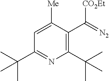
C1(C(C)(C)C)=C(C(=[N2])[CO2Et])C([Me])=CC(C(C)(C)C)=N1
